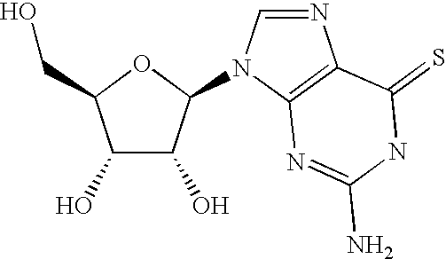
C1=NC2=C(N1C1C(O)C(O)C(CO)O1)N=C(N)NC2=S
